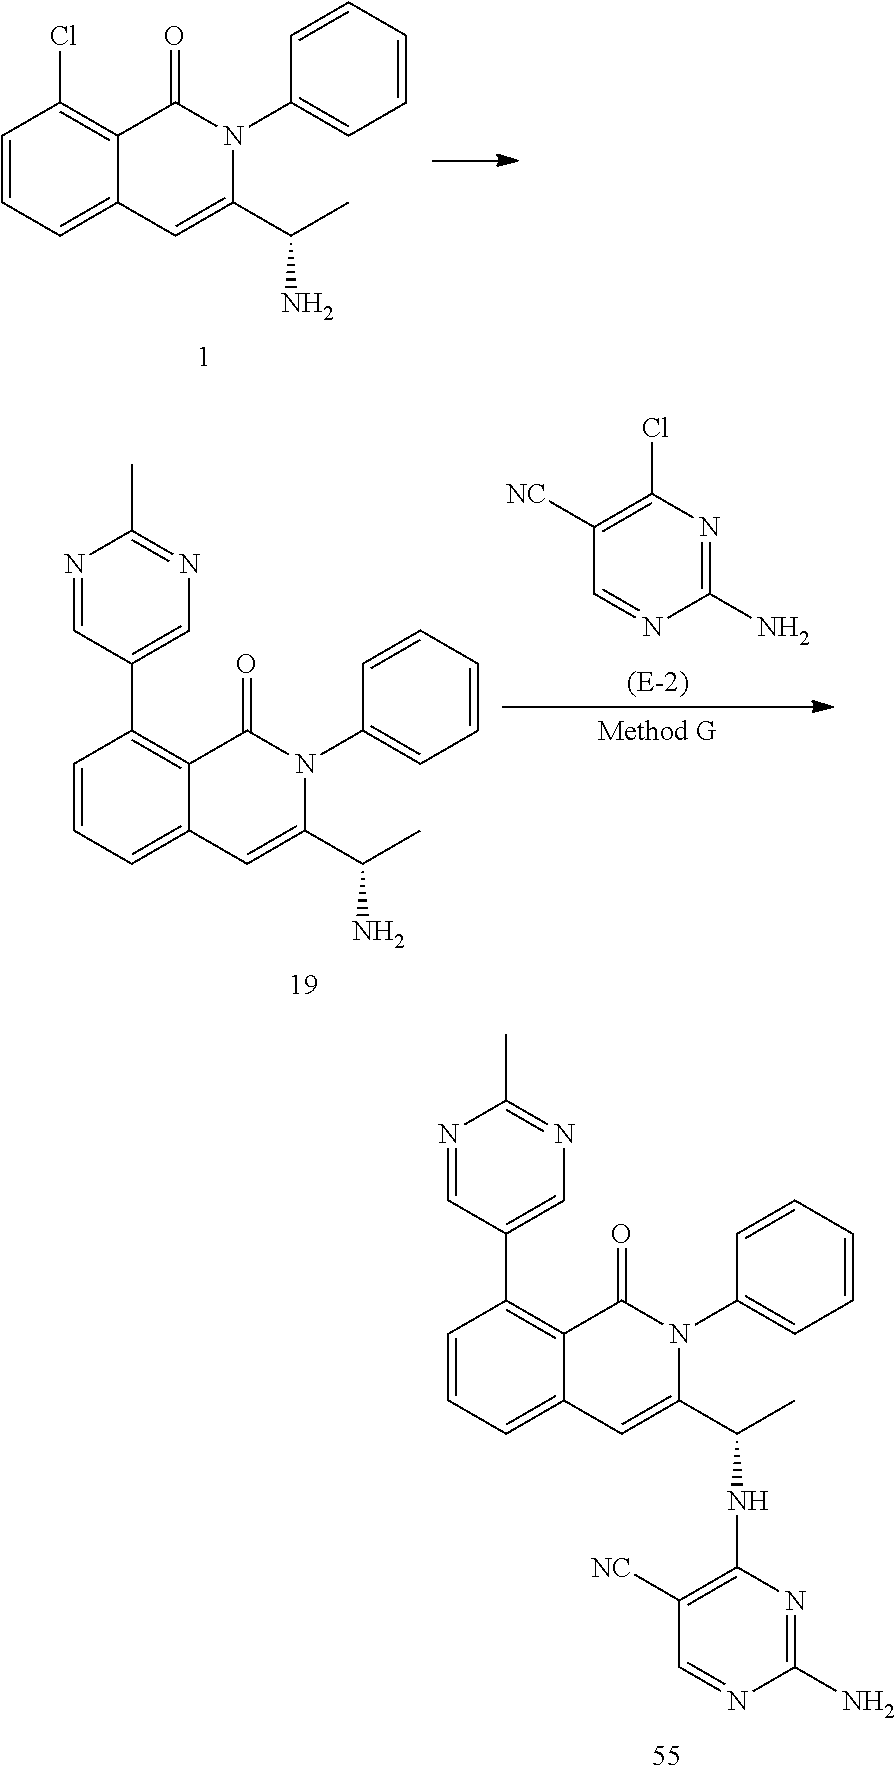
C1(N)=NC(Cl)=C([NC])C=N1.C1=CC=CC=C1N1C(=O)C2=C(C3=CN=C(C)N=C3)C=CC=C2C=C1C(C)N.C1=CC=CC=C1N1C(=O)C2=C(Cl)C=CC=C2C=C1C(C)N.C1=CC=CC=C1N1C(=O)C2=C(C3=CN=C(C)N=C3)C=CC=C2C=C1C(C)NC1=C([NC])C=NC(N)=N1
